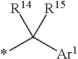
*C([Ar1])([R14])[R15]
